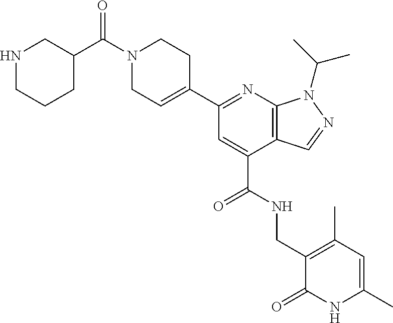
C1(C2=NC3=C(C(C(NCC4=C(C)C=C(C)NC4=O)=O)=C2)C=NN3C(C)C)=CCN(C(=O)C2CNCCC2)CC1
